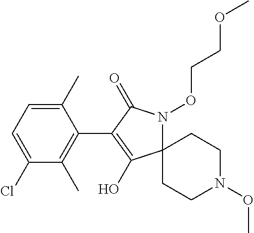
C12(N(OCCOC)C(=O)C(C3=C(C)C(Cl)=CC=C3C)=C1O)CCN(OC)CC2
